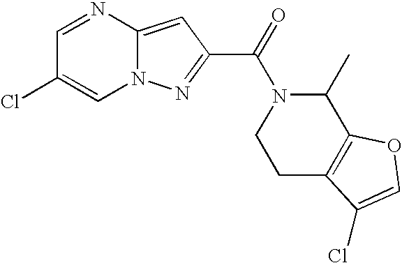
C1=NC2=CC(C(=O)N3C(C)C4=C(CC3)C(Cl)=CO4)=NN2C=C1Cl
